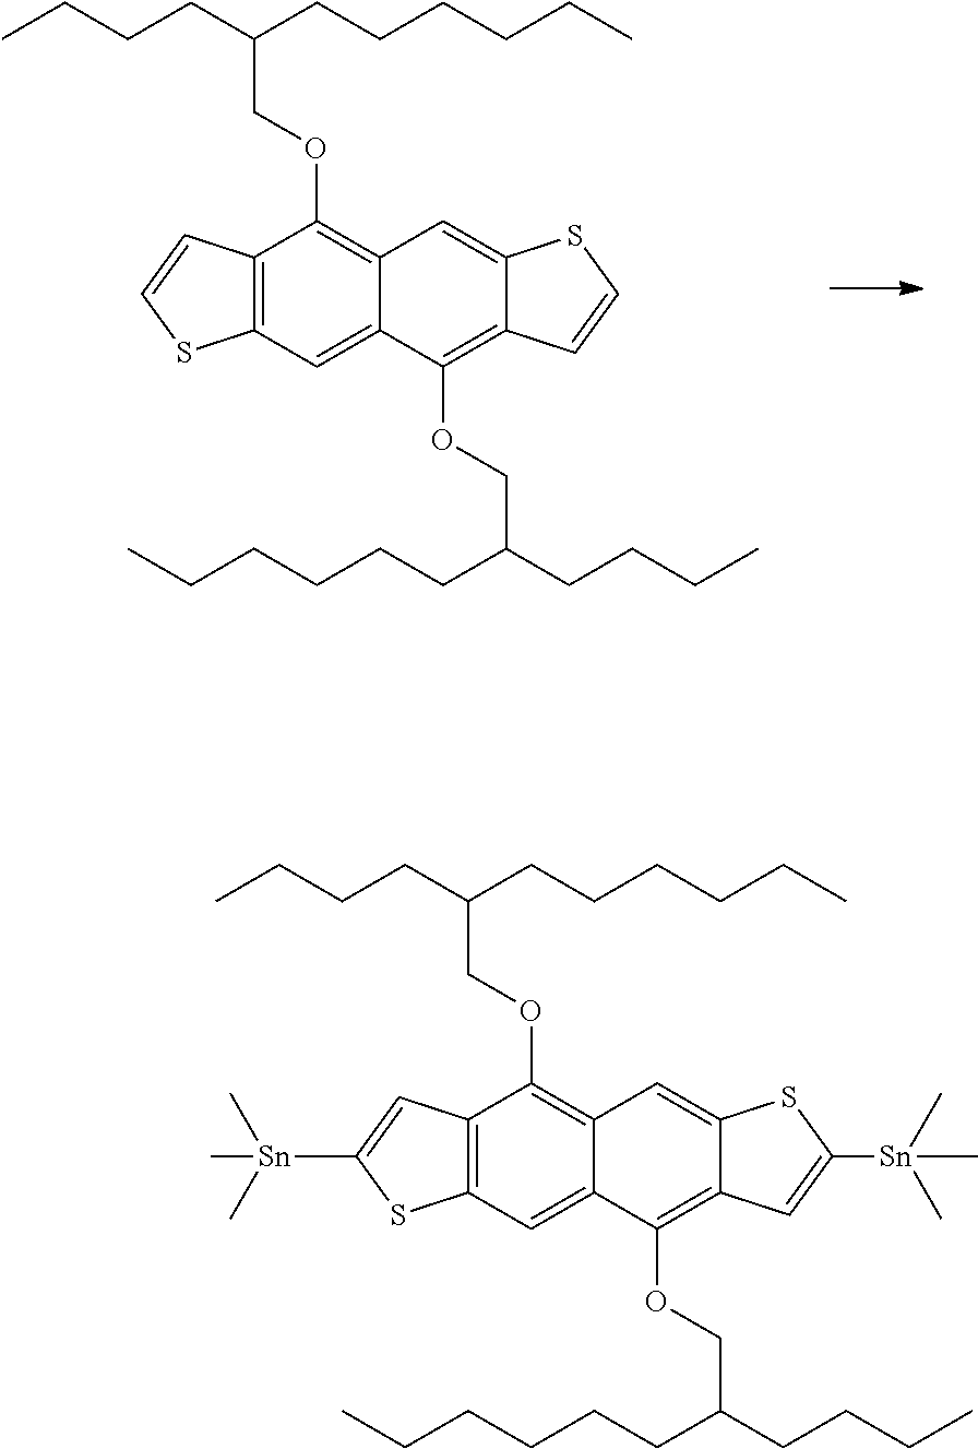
C12=C(C=C3C(=C1OCC(CCCCCC)CCCC)C=C1C(=C3OCC(CCCC)CCCCCC)C=CS1)SC=C2.C12=C(C=C3C(=C1OCC(CCCCCC)CCCC)C=C1C(=C3OCC(CCCC)CCCCCC)C=C([Sn](C)(C)C)S1)SC([Sn](C)(C)C)=C2
